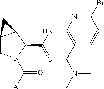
C12CN(C([A])=O)C(C(NC3=C(CN(C)C)C=CC(Br)=N3)=O)C1C2
